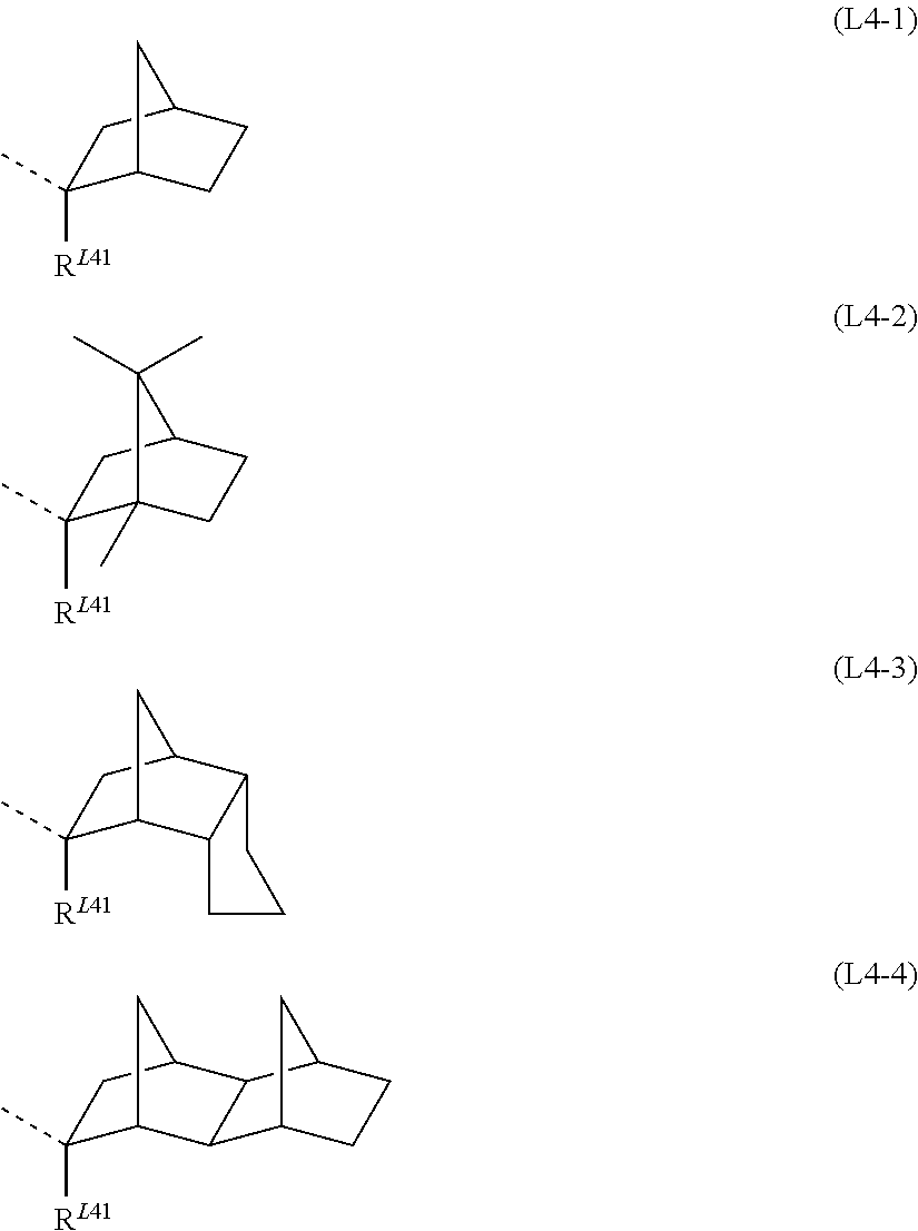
C1(C)([RL41])C2CCC(C1)C2.C1(C)([RL41])C2(C)CCC(C1)C2(C)C.C1(C)([RL41])C2C3C(C(C1)C2)CCC3.C1(C)([RL41])C2CC(C1)C1C2C2CCC1C2
